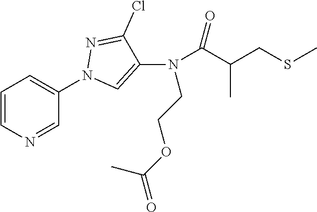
C1=CN=CC(N2C=C(N(C(C(CSC)C)=O)CCOC(=O)C)C(Cl)=N2)=C1
